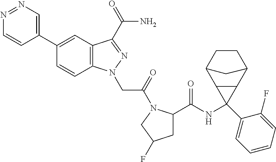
N1=NC=C(C2=CC3=C(C=C2)N(CC(=O)N2C(C(NC4(C5=CC=CC=C5F)C5C4C4CCC5C4)=O)CC(F)C2)N=C3C(N)=O)C=C1
